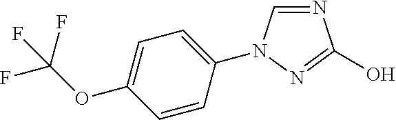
N1=CN(C2=CC=C(OC(F)(F)F)C=C2)N=C1O
